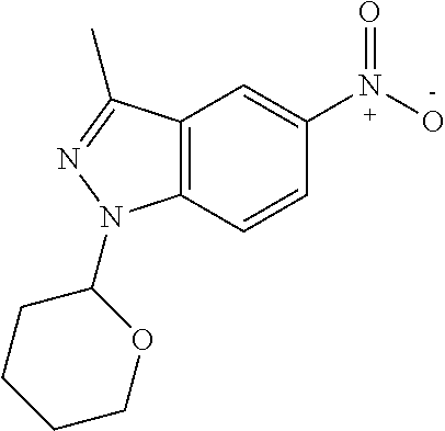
C12=C(C=CC(N(O)=O)=C1)N(C1CCCCO1)N=C2C
